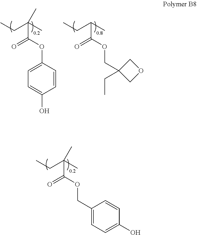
C1=C(OC(C(C)(CC)C)=O)C=CC(O)=C1.C(OC(C(C)CC)=O)C1(CC)COC1.O(C(C(C)(CC)C)=O)CC1=CC=C(O)C=C1
